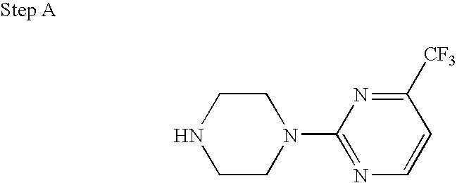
N1CCN(C2=NC=CC([CF3])=N2)CC1
